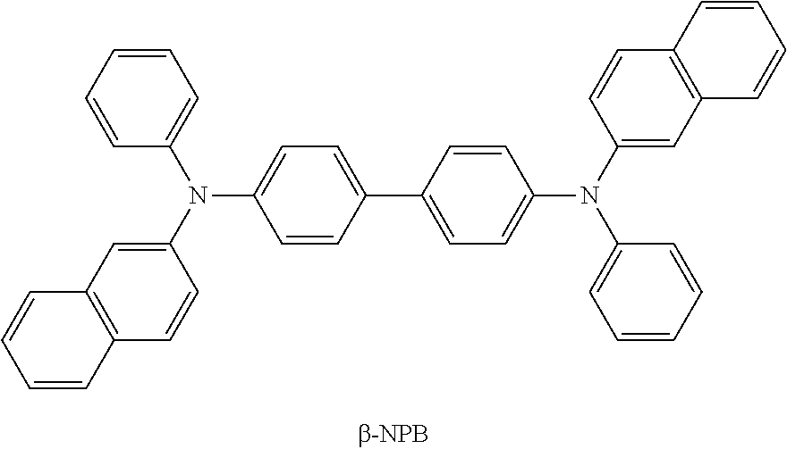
C1=CC(C2=CC=C(N(C3=CC4=C(C=C3)C=CC=C4)C3=CC=CC=C3)C=C2)=CC=C1N(C1=CC2=C(C=C1)C=CC=C2)C1=CC=CC=C1
